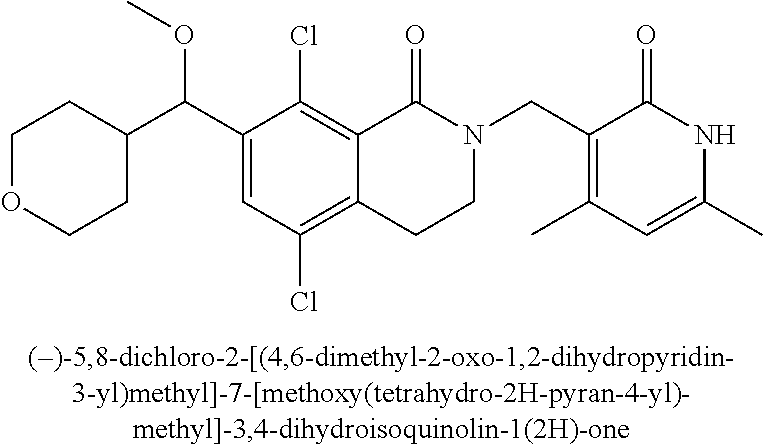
C1(C(C2CCOCC2)OC)=CC(Cl)=C2C(=C1Cl)C(=O)N(CC1=C(C)C=C(C)NC1=O)CC2
